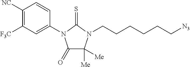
C1(=O)C([Me])([Me])N(CCCCCC[N3])C(=S)N1C1=CC([F3C])=C([NC])C=C1
